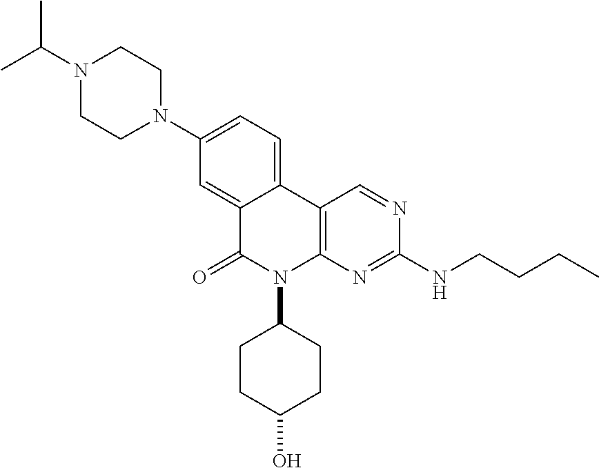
C1(N2CCN(C(C)C)CC2)=CC=C2C(=C1)C(=O)N(C1CCC(O)CC1)C1=C2C=NC(NCCCC)=N1
